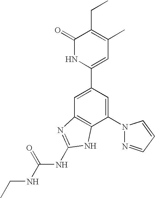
C1=C(C2=CC(C)=C(CC)C(=O)N2)C=C(N2N=CC=C2)C2=C1N=C(NC(NCC)=O)N2
